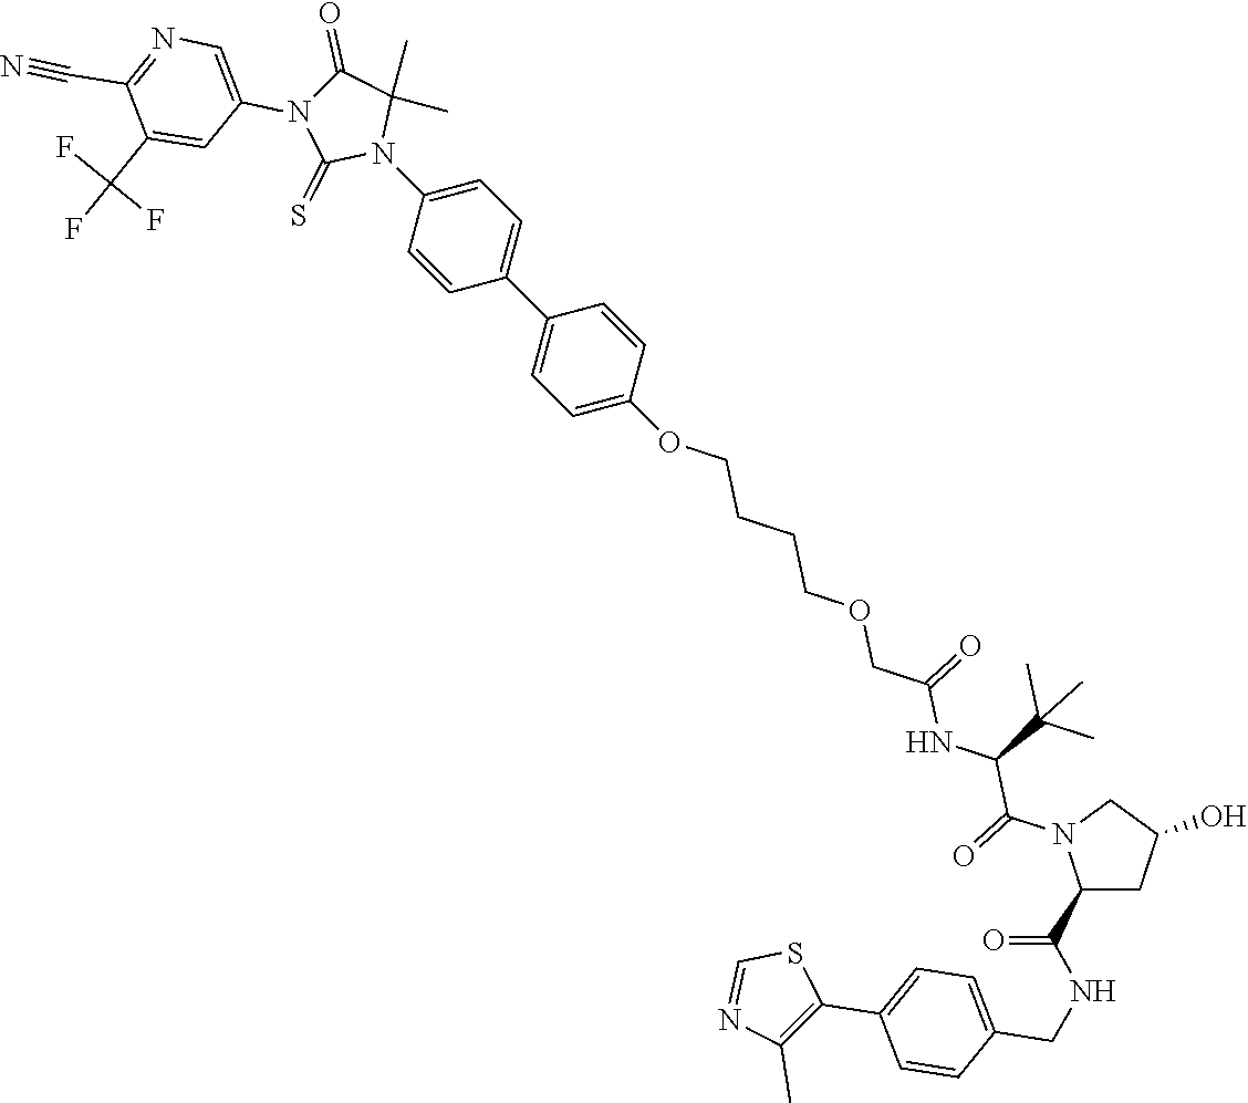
C(C1CC(O)CN1C(C(NC(COCCCCOC1=CC=C(C2=CC=C(N3C(C)(C)C(=O)N(C4=CN=C(C#N)C(C(F)(F)F)=C4)C3=S)C=C2)C=C1)=O)C(C)(C)C)=O)(NCC1=CC=C(C2=C(C)N=CS2)C=C1)=O
